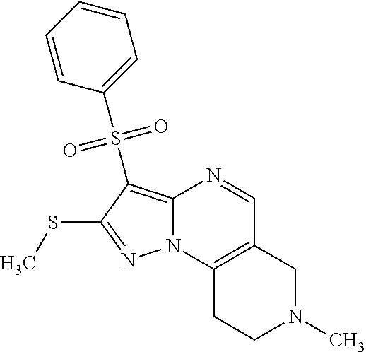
C12=C(S(C3=CC=CC=C3)(=O)=O)C(SC)=NN1C1=C(C=N2)CN(C)CC1
